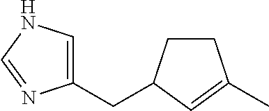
C1(CC2CCC(C)=C2)=CNC=N1
